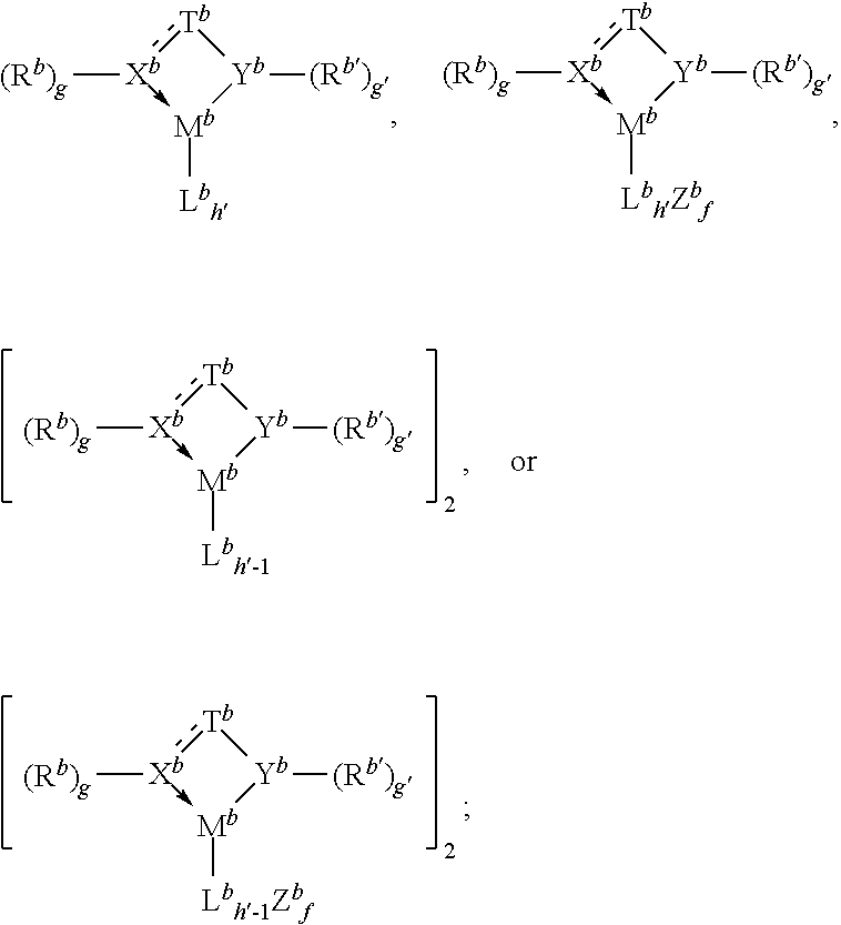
[Xb]1([(Rb)g])->[Mb]([Lbh-1])[Yb]([(Rb)g])[Tb]:1.[Xb]1([(Rb)g])->[Mb]([Lbh-1Zbf])[Yb]([(Rb)g])[Tb]:1.[Xb]1([(Rb)g])->[Mb]([Lbh])[Yb]([(Rb)g])[Tb]:1.[Xb]1([(Rb)g])->[Mb]([LbhZbf])[Yb]([(Rb)g])[Tb]:1
